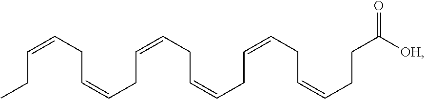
C(C=CCC=CCC=CCC=CCC=CCCC([OH])=O)C=CCC
